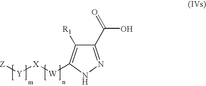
C1(C(=O)O)=NNC([W][X][Y][Z])=C1[R1]
